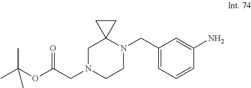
C1=C(CN2CCN(CC(OC(C)(C)C)=O)CC23CC3)C=C(N)C=C1
